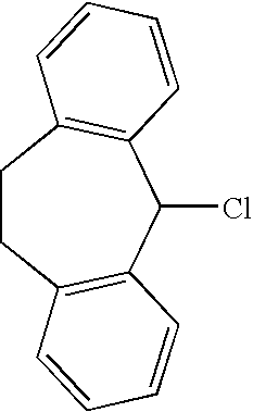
C1CC2=C(C(Cl)C3=C1C=CC=C3)C=CC=C2
